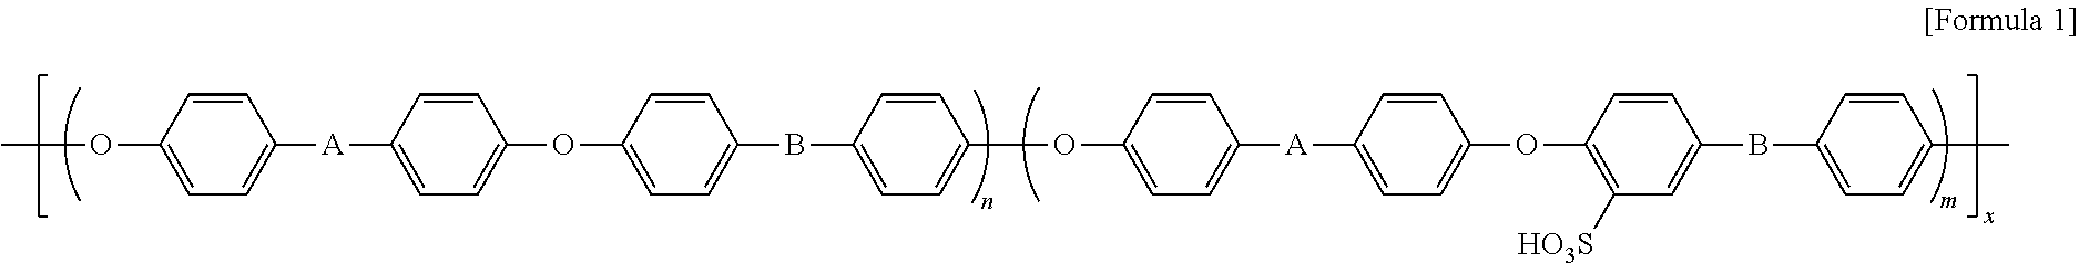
C1=CC(BC2=CC=C(OC3=CC=C([A]C4=CC=C(OC)C=C4)C=C3)C=C2)=CC=C1OC1=CC=C([A]C2=CC=C(OC3=C([HO3S])C=C(BC4=CC=C(C)C=C4)C=C3)C=C2)C=C1
